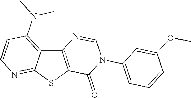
C12=C(SC3=NC=CC(N(C)C)=C13)C(=O)N(C1=CC=CC(OC)=C1)C=N2
